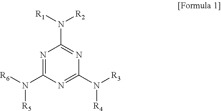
N1=C(N([R6])[R5])N=C(N([R3])[R4])N=C1N([R1])[R2]
